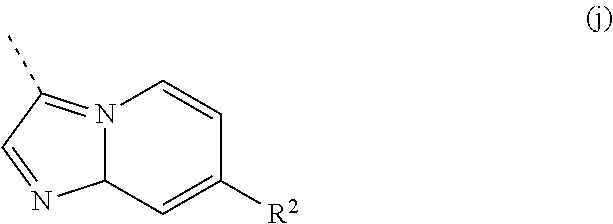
N12=C(C)C=NC1C=C([R2])C=C2
